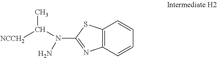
NN(C1=NC2=C(S1)C=CC=C2)C([NCCH2])C
